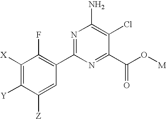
C1([X])=C([Y])C([Z])=CC(C2=NC(N)=C(Cl)C(C(O[M])=O)=N2)=C1F
